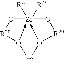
O1[Zr]23([RD])([RD])-O([R20]O2)[T3]O->3[R20]1
